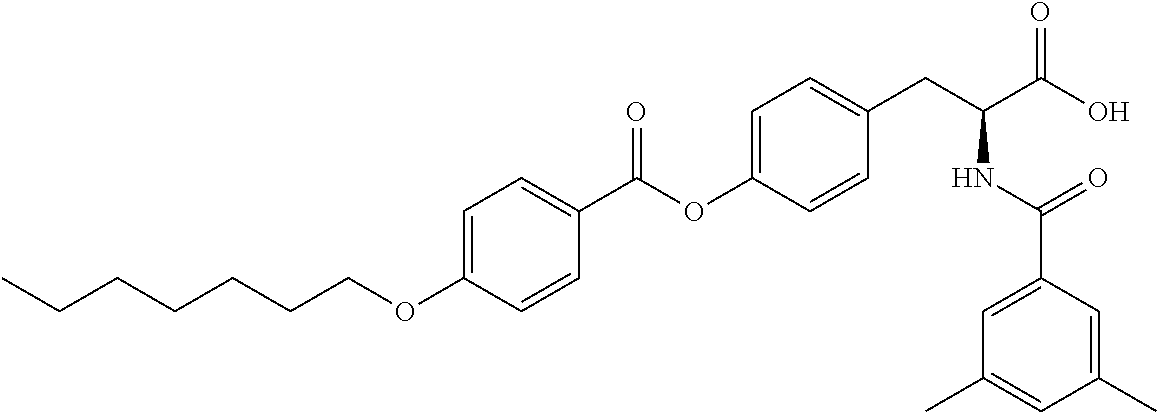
C1=C(OCCCCCCC)C=CC(C(OC2=CC=C(CC(C(O)=O)NC(C3=CC(C)=CC(C)=C3)=O)C=C2)=O)=C1
